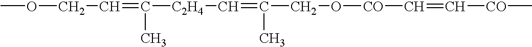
COCC=C([C2H4]C=C(CO[CO]C=C[CO]C)C)C
